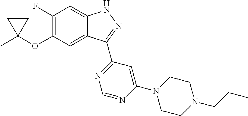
CC1(OC2=C(F)C=C3C(=C2)C(C2=NC=NC(N4CCN(CCC)CC4)=C2)=NN3)CC1
